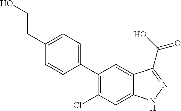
C1(C2=CC=C(CCO)C=C2)=C(Cl)C=C2C(=C1)C(C(O)=O)=NN2
